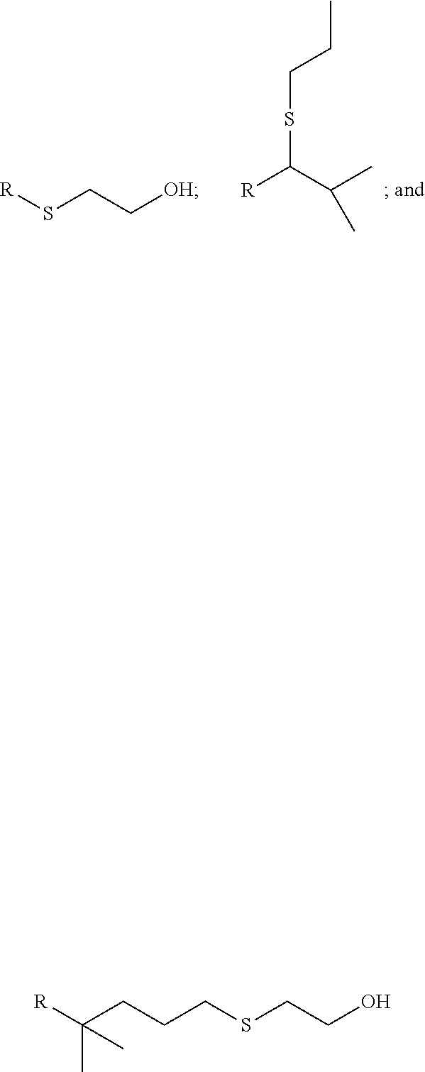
[R]SCC[OH].CCCSC([R])C(C)C.[R]C(CCCSCCO)(C)C
